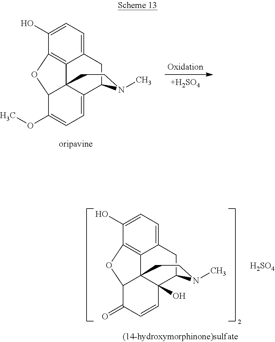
C12=CC=C(O)C3=C1C14C(=CC=C(OC)C1O3)C(C2)N(C)CC4.[+H2SO4].C12=CC=C(O)C3=C1C14C(O)(C(C2)N(C)CC1)C=CC(=O)C4O3.[H2SO4]
